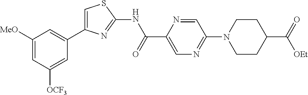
C1([MeO])=CC([OCF3])=CC(C2=CSC(NC(C3=CN=C(N4CCC(C(=O)[OEt])CC4)C=N3)=O)=N2)=C1
